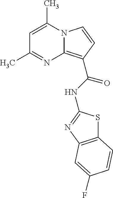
C1=C(C)N2C(=C(C(NC3=NC4=C(S3)C=CC(F)=C4)=O)C=C2)N=C1C
